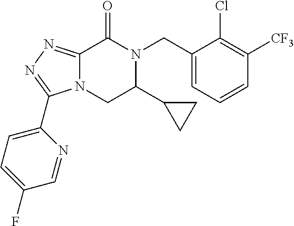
C12=NN=C(C3=CC=C(F)C=N3)N1CC(C1CC1)N(CC1=CC=CC([CF3])=C1Cl)C2=O
